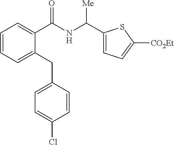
C1=CC=C(CC2=CC=C(Cl)C=C2)C(C(NC([Me])C2=CC=C([CO2Et])S2)=O)=C1
